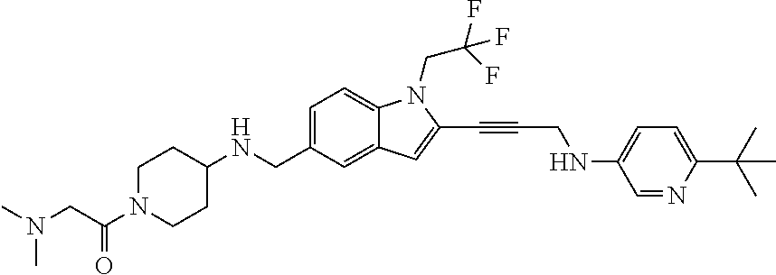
C1=C(CNC2CCN(C(CN(C)C)=O)CC2)C=C2C(=C1)N(CC(F)(F)F)C(C#CCNC1=CC=C(C(C)(C)C)N=C1)=C2
